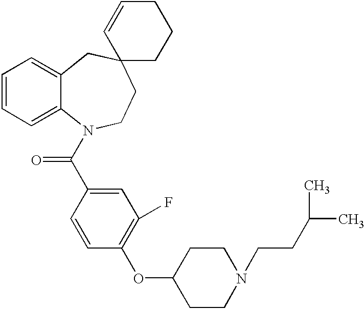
C1=CC=C2C(=C1)CC1(CCN2C(C2=CC(F)=C(OC3CCN(CCC(C)C)CC3)C=C2)=O)CCCC=C1
